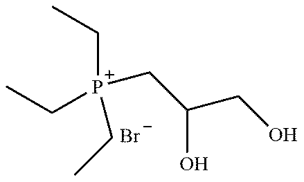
C([P+](CC)(CC)CC(O)CO)C.[Br-]
